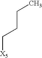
[X5]CCCC
